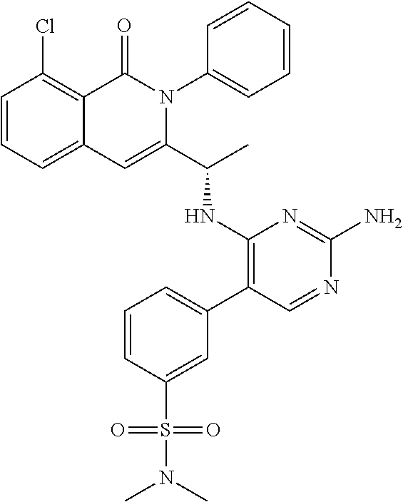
C1=CC=C2C(=C1Cl)C(=O)N(C1=CC=CC=C1)C(C(C)NC1=C(C3=CC=CC(S(=O)(=O)N(C)C)=C3)C=NC(N)=N1)=C2
